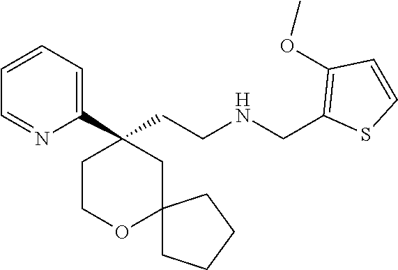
C1COC2(CC1(C1=CC=CC=N1)CCNCC1=C(OC)C=CS1)CCCC2
